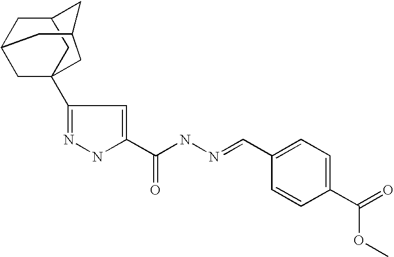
N1=C(C23CC4CC(C2)CC(C3)C4)C=C(C(NN=CC2=CC=C(C(=O)OC)C=C2)=O)N1
